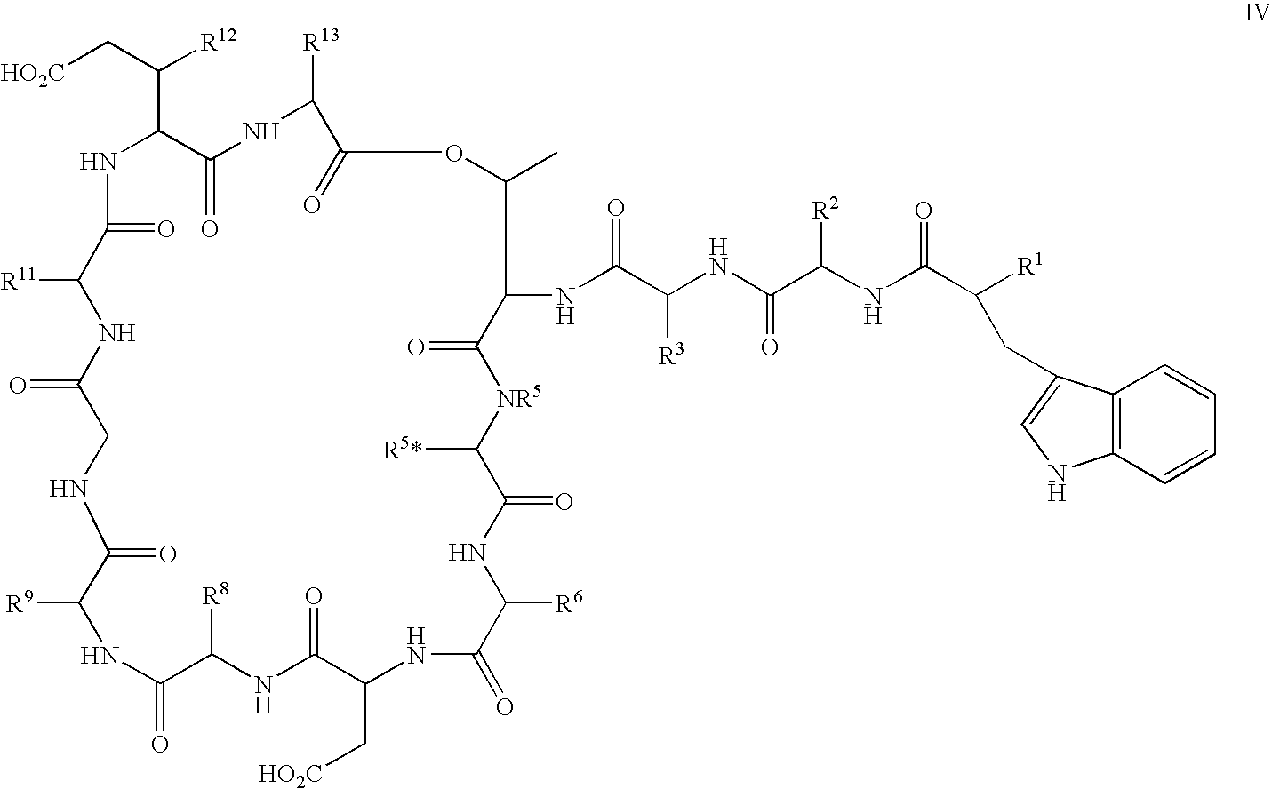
[R9]C1NC(=O)C([R8])NC(=O)C(C[HO2C])NC(=O)C([R6])NC(=O)C([R5*])[NR5]C(=O)C(NC(C(NC(C(NC(C([R1])CC2=CNC3=C2C=CC=C3)=O)[R2])=O)[R3])=O)C(C)OC(=O)C([R13])NC(=O)C(C(C[HO2C])[R12])NC(=O)C([R11])NC(=O)CNC1=O
